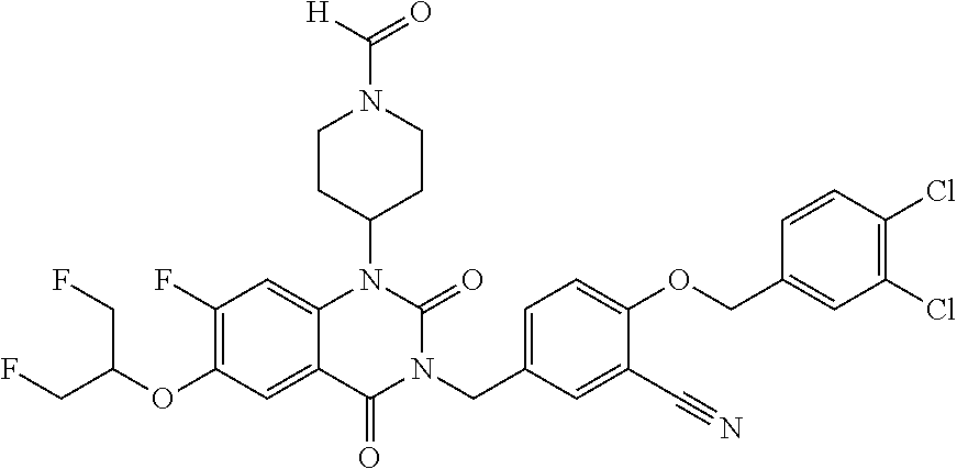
C12=CC(F)=C(OC(CF)CF)C=C1C(=O)N(CC1=CC=C(OCC3=CC(Cl)=C(Cl)C=C3)C(C#N)=C1)C(=O)N2C1CCN(C([H])=O)CC1
